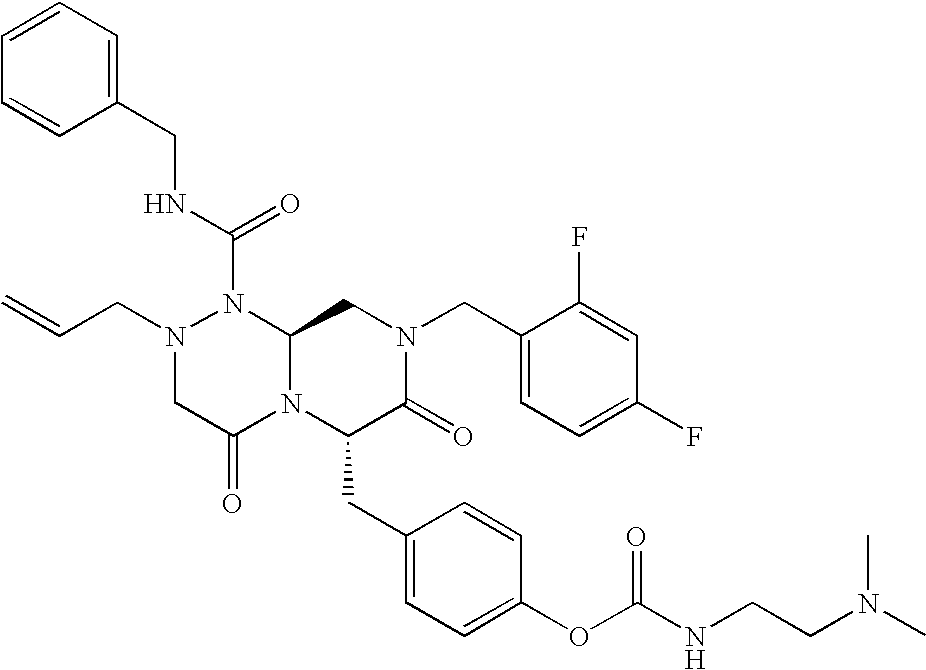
N1(C(NCC2=CC=CC=C2)=O)N(CC=C)CC(=O)N2C1CN(CC1=CC=C(F)C=C1F)C(=O)C2CC1=CC=C(OC(NCCN(C)C)=O)C=C1
